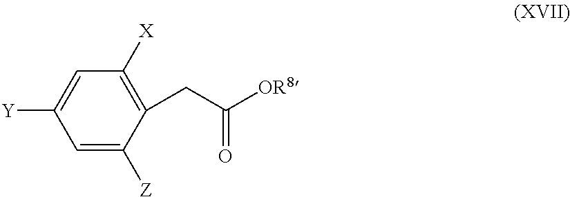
C1=C([Z])C(CC(=O)[OR8])=C([X])C=C1[Y]
